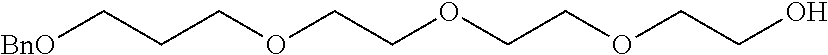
[BnO]CCCOCCOCCOCCO
